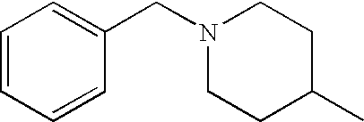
C1=CC=CC(CN2CCC(C)CC2)=C1
